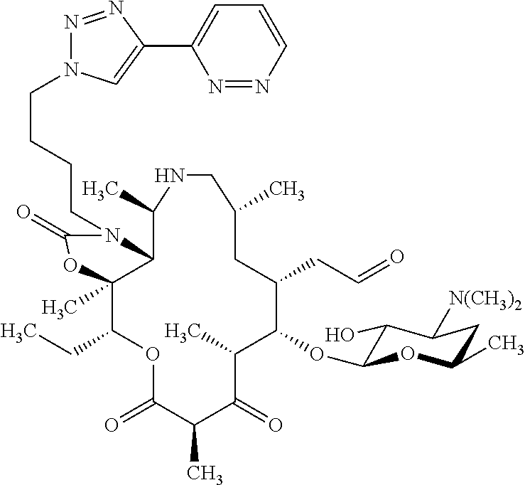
C12C(C)(C(CC)OC(=O)C(C)C(=O)C(C)C(OC3C(O)C([N(CH3)2])CC(C)O3)C(CC=O)CC(C)CNC1C)OC(=O)N2CCCCN1N=NC(C2=CC=CN=N2)=C1
